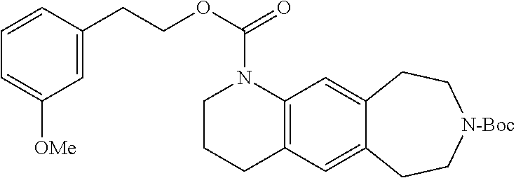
C1CCC2=C(N1C(OCCC1=CC([OMe])=CC=C1)=O)C=C1C(=C2)CC[N-Boc]CC1
